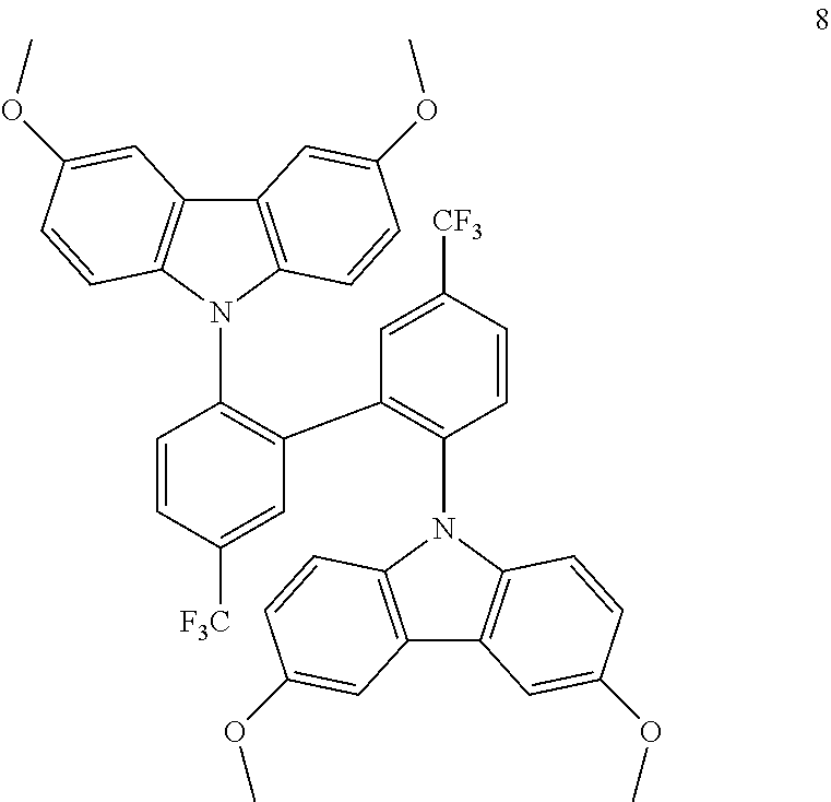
C12=C(N(C3=C(C4=C(N5C6=C(C7=C5C=CC(OC)=C7)C=C(OC)C=C6)C=CC([CF3])=C4)C=C([F3C])C=C3)C3=C1C=C(OC)C=C3)C=CC(OC)=C2
